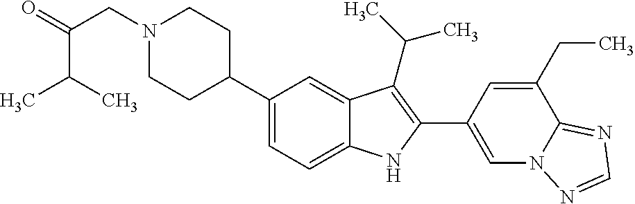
C1(C2CCN(CC(C(C)C)=O)CC2)=CC=C2C(=C1)C(C(C)C)=C(C1=CN3C(=NC=N3)C(CC)=C1)N2
